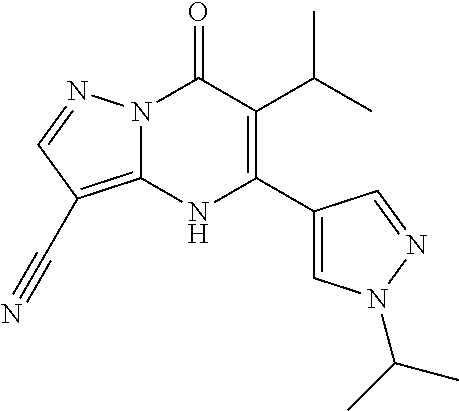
N12C(=C(C#N)C=N1)NC(C1=CN(C(C)C)N=C1)=C(C(C)C)C2=O
